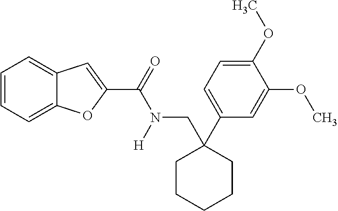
C1=CC=C2C(=C1)C=C(C(=O)N([H])CC1(C3=CC=C(OC)C(OC)=C3)CCCCC1)O2
